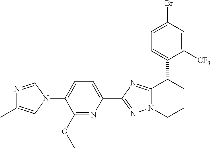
C1=C(N2C=NC(C)=C2)C(OC)=NC(C2=NN3C(=N2)C(C2=CC=C(Br)C=C2[CF3])CCC3)=C1
